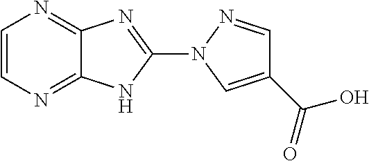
C1=CN=C2C(=N1)N=C(N1N=CC(C(=O)O)=C1)N2
